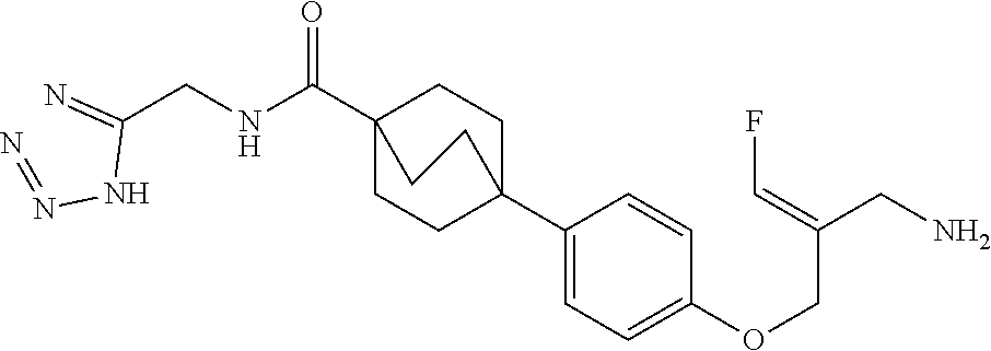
C1(C23CCC(C(NCC(=N)NN=N)=O)(CC2)CC3)=CC=C(OCC(CN)=CF)C=C1
